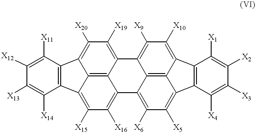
C1([X12])=C([X11])C2=C(C([X14])=C1[X13])C1=C([X15])C([X16])=C3C4=C1C2=C([X20])C([X19])=C4C1=C([X9])C([X10])=C2C4=C1C3=C([X6])C([X5])=C4C1=C2C([X1])=C([X2])C([X3])=C1[X4]
